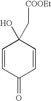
C1=CC(=O)C=CC1(O)C[COOEt]
